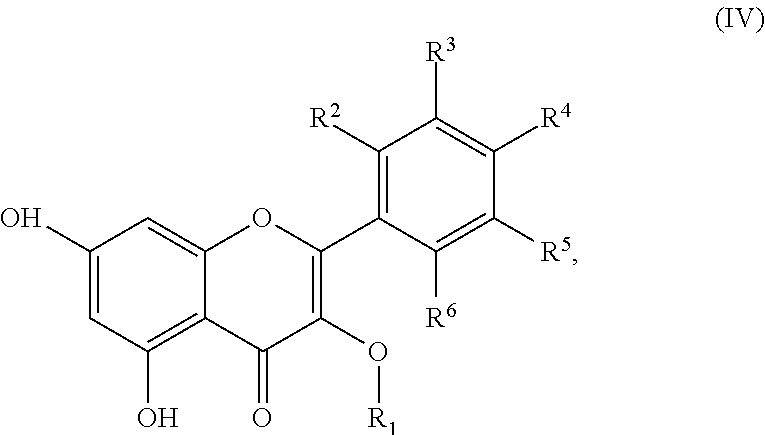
C1(O)=CC(O)=C2C(=C1)OC(C1=C([R2])C([R3])=C([R4])C([R5])=C1[R6])=C(O[R1])C2=O
